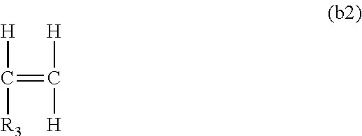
[H]C([R3])=C([H])[H]
